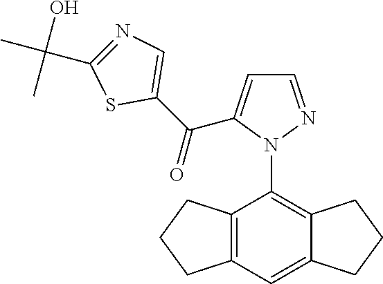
C12=C(C=C3C(=C1N1N=CC=C1C(=O)C1=CN=C(C(C)(O)C)S1)CCC3)CCC2
